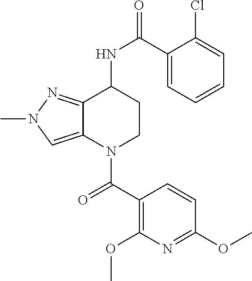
C1(C(NC2CCN(C(C3=C(OC)N=C(OC)C=C3)=O)C3=CN(C)N=C23)=O)=CC=CC=C1Cl
